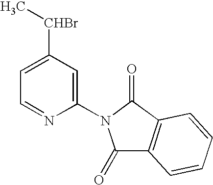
C1=NC(N2C(=O)C3=C(C2=O)C=CC=C3)=CC([CHBr]C)=C1
